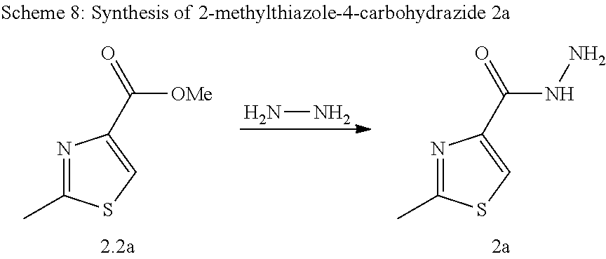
NN.C(=O)(NN)C1=CSC(C)=N1.C(=O)([OMe])C1=CSC(C)=N1
